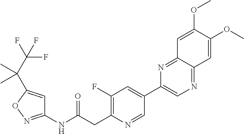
C1(NC(CC2=C(F)C=C(C3=CN=C4C(=N3)C=C(OC)C(OC)=C4)C=N2)=O)=NOC(C(C(F)(F)F)(C)C)=C1
